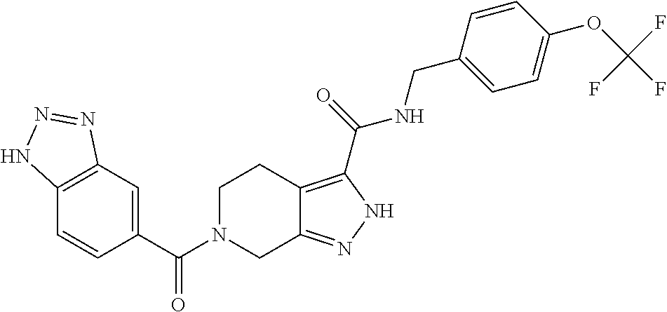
C1(C(N2CC3=NNC(C(=O)NCC4=CC=C(OC(F)(F)F)C=C4)=C3CC2)=O)=CC2=C(C=C1)NN=N2
